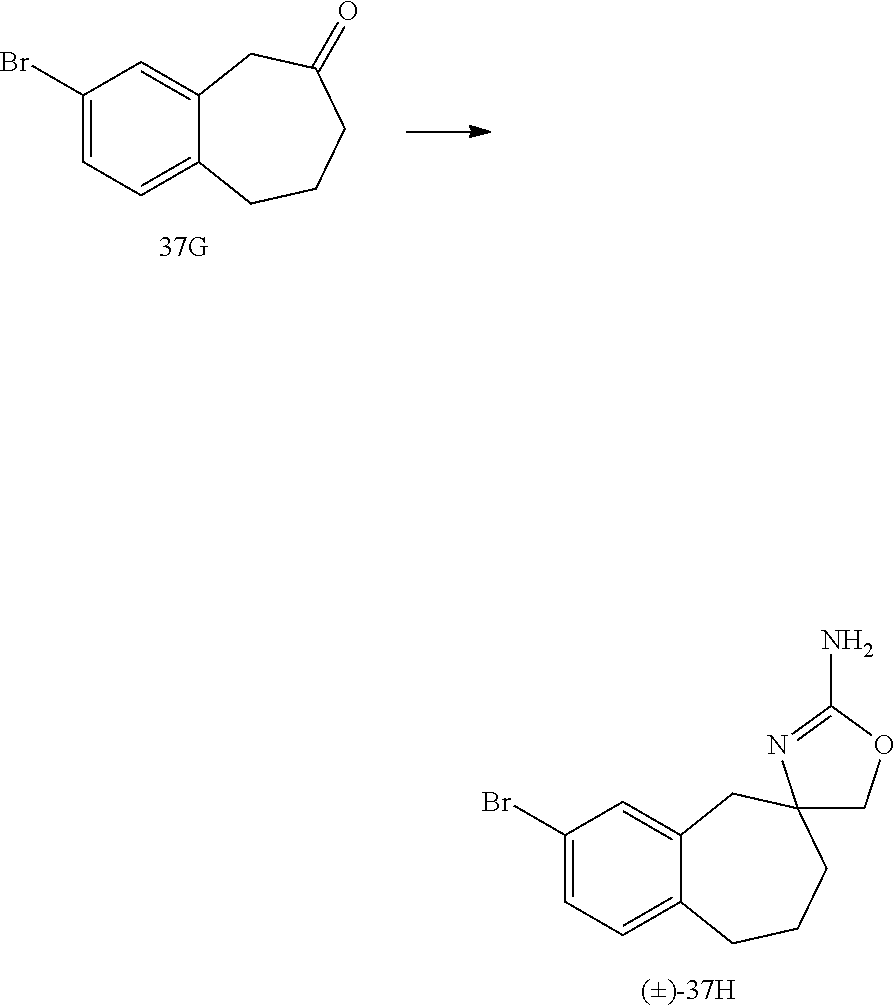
C1(Br)=CC=C2C(=C1)CC1(CCC2)COC(N)=N1.C1(Br)=CC=C2C(=C1)CC(=O)CCC2
